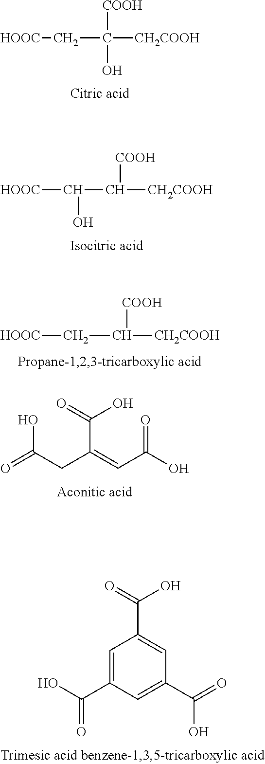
[COOH]C(C[HOOC])([CH2COOH])O.[COOH]C(C(O)[HOOC])[CH2COOH].[COOH]C([CH2COOH])C[HOOC].C(C(=CC(=O)O)CC(O)=O)(O)=O.C1=C(C(=O)O)C=C(C(O)=O)C=C1C(O)=O
